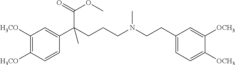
C1([H3CO])=C([H3CO])C=CC(C(CCCN(CCC2=CC=C([OCH3])C([OCH3])=C2)C)(C(=O)OC)C)=C1
